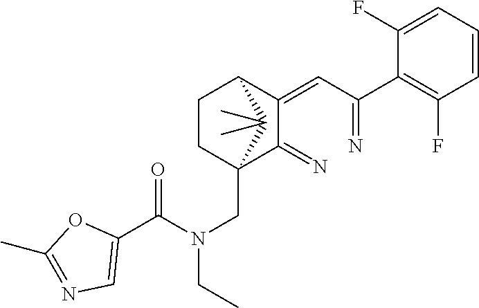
C1(=CC(=N)C2=C(F)C=CC=C2F)C(=N)C2(CN(CC)C(C3=CN=C(C)O3)=O)CCC1C2(C)C
